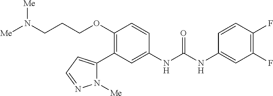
C1(OCCCN([Me])[Me])=C(C2=CC=NN2[Me])C=C(NC(=O)NC2=CC(F)=C(F)C=C2)C=C1
